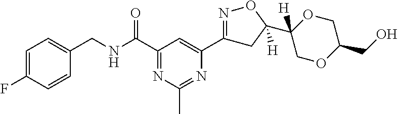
C1=C(F)C=CC(CNC(C2=NC(C)=NC(C3=NOC(C4([H])OCC(CO)OC4)([H])C3)=C2)=O)=C1
